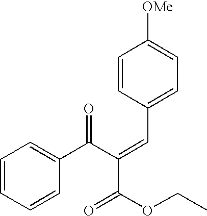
C1=CC=CC(C(C(=CC2=CC=C([OMe])C=C2)C(=O)OCC)=O)=C1
